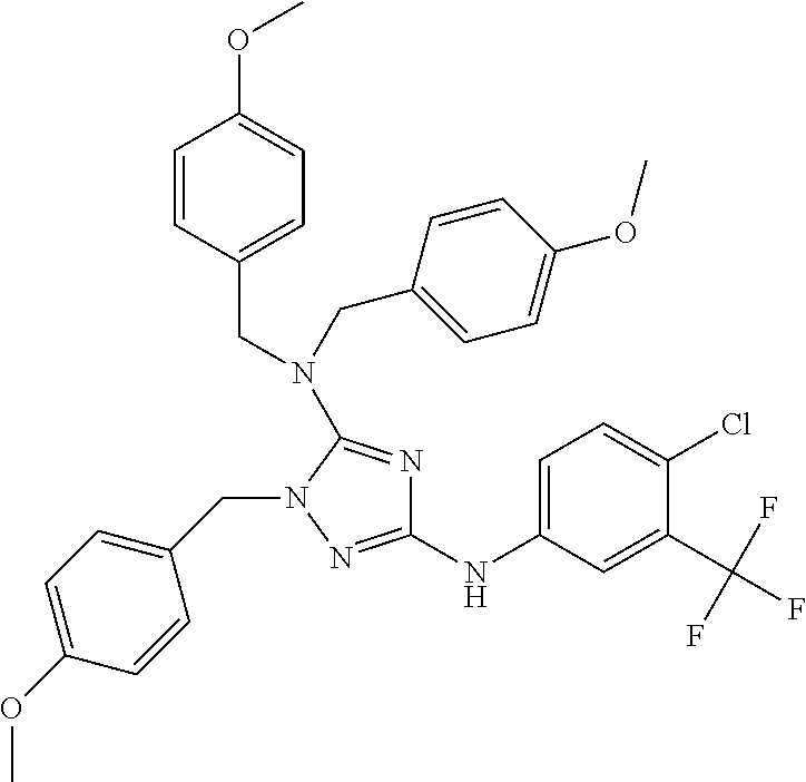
C1=C(NC2=NN(CC3=CC=C(OC)C=C3)C(N(CC3=CC=C(OC)C=C3)CC3=CC=C(OC)C=C3)=N2)C=C(C(F)(F)F)C(Cl)=C1
